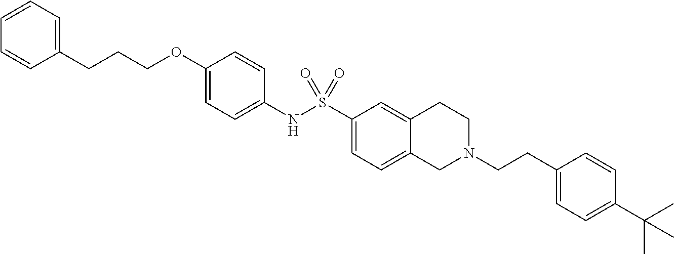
C1(OCCCC2=CC=CC=C2)=CC=C(NS(C2=CC=C3C(=C2)CCN(CCC2=CC=C(C(C)(C)C)C=C2)C3)(=O)=O)C=C1
